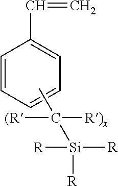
C1=C(C=C)C=CC=C1.CC([(R])([R)x])[Si]([R])([R])[R]
